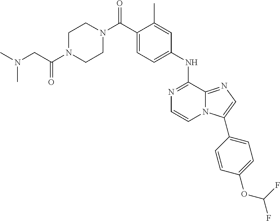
N1=C(NC2=CC=C(C(N3CCN(C(CN(C)C)=O)CC3)=O)C(C)=C2)C2=NC=C(C3=CC=C(OC(F)F)C=C3)N2C=C1
